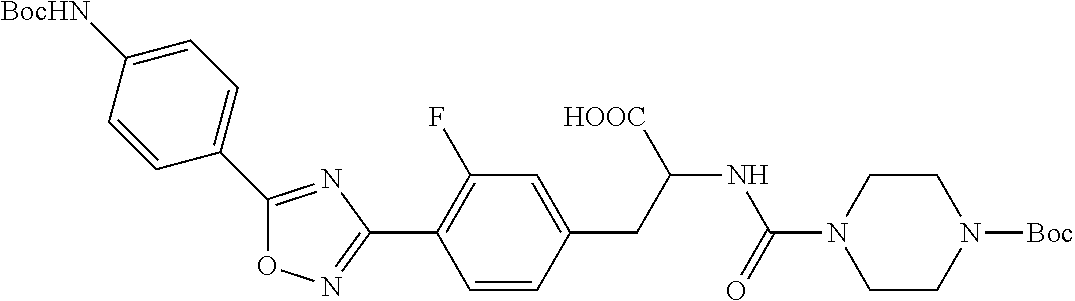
O1N=C(C2=C(F)C=C(CC(NC(N3CCN([Boc])CC3)=O)[HOOC])C=C2)N=C1C1=CC=C([BocHN])C=C1
